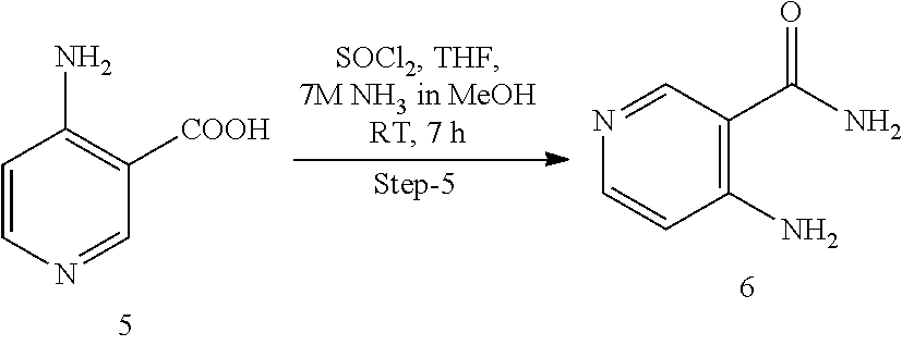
C1=CN=CC([COOH])=C1N.C1=NC=CC(N)=C1C(=O)N
